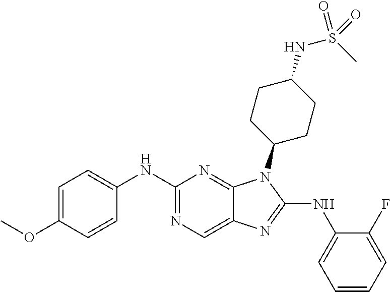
C1(NC2=CC=CC=C2F)=NC2=CN=C(NC3=CC=C(OC)C=C3)N=C2N1C1CCC(NS(C)(=O)=O)CC1
